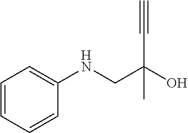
C1=CC=CC(NCC(O)(C#C)C)=C1
